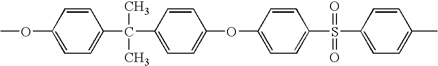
C1(OC)=CC=C(C(C)(C)C2=CC=C(OC3=CC=C(S(=O)(=O)C4=CC=C(C)C=C4)C=C3)C=C2)C=C1
